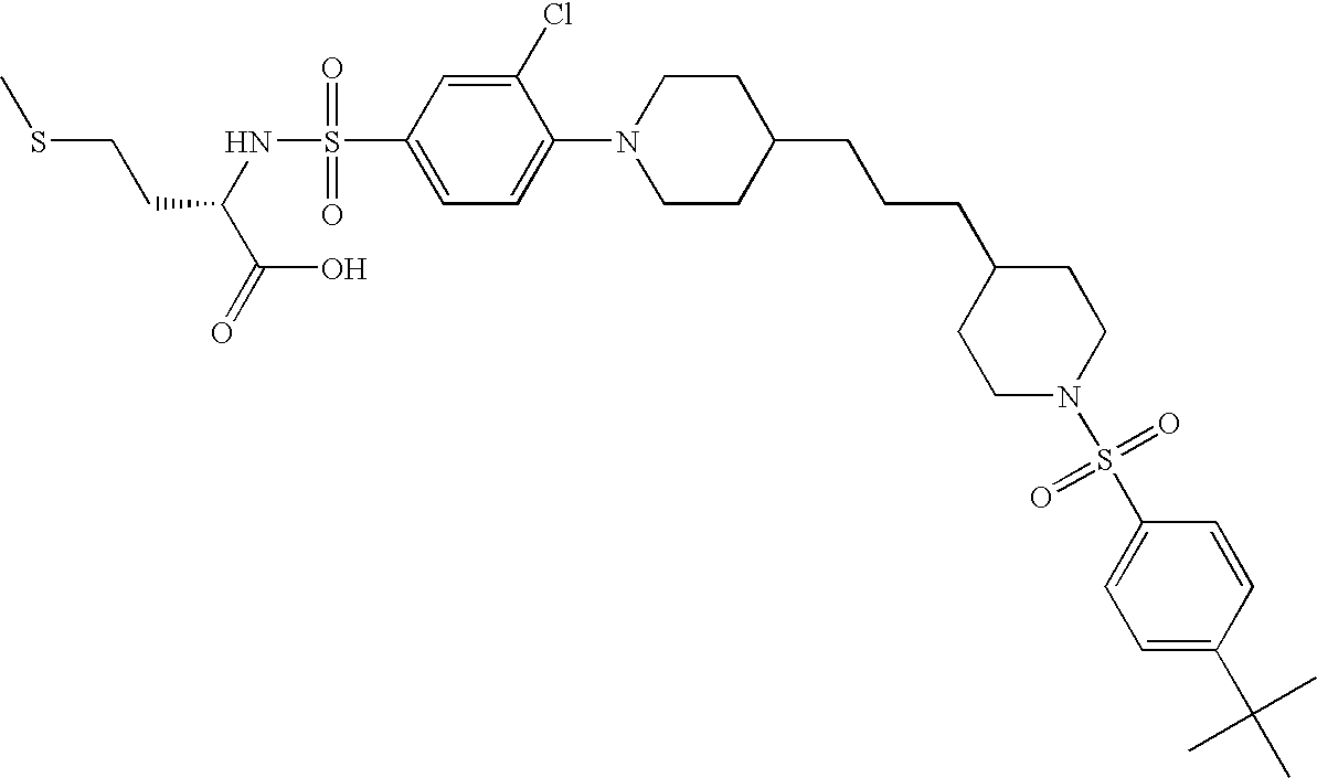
C1(S(=O)(=O)N2CCC(CCCC3CCN(C4=CC=C(S(=O)(=O)NC(CCSC)C(=O)O)C=C4Cl)CC3)CC2)=CC=C(C(C)(C)C)C=C1
